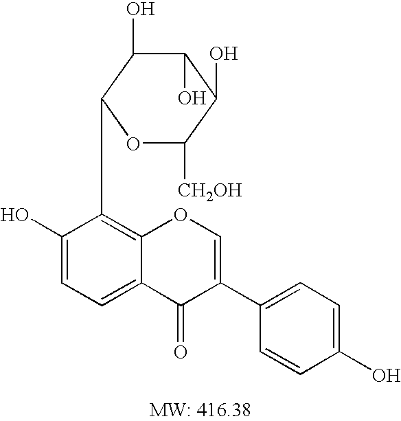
C1(O)=CC=C2C(=C1C1OC([CH2OH])C(O)C(O)C1O)OC=C(C1=CC=C(O)C=C1)C2=O
